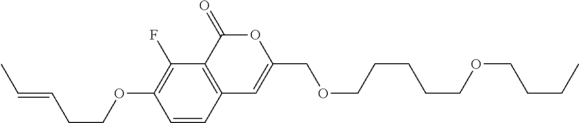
C1=CC2=C(C(F)=C1OCCC=CC)C(=O)OC(COCCCCCOCCCC)=C2
